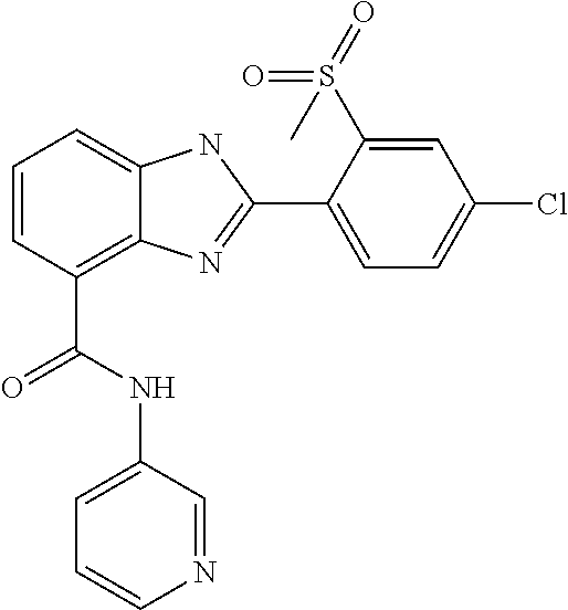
C1=CC(C(NC2=CC=CN=C2)=O)=C2C(=C1)NC(C1=CC=C(Cl)C=C1S(=O)(=O)C)=N2
